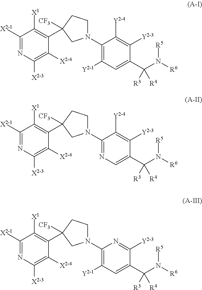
C1([X2-1])=NC([X2-3])=C([X2-4])C(C2([CF3])CCN(C3=C([Y2-1])C=C(C(N([R6])[R5])([R3])[R4])C([Y2-3])=C3[Y2-4])C2)=C1[X1].C1([X2-1])=NC([X2-3])=C([X2-4])C(C2([CF3])CCN(C3=NC=C(C(N([R6])[R5])([R3])[R4])C([Y2-3])=C3[Y2-4])C2)=C1[X1].C1([X2-1])=NC([X2-3])=C([X2-4])C(C2([CF3])CCN(C3=C([Y2-1])C=C(C(N([R6])[R5])([R3])[R4])C([Y2-3])=N3)C2)=C1[X1]
